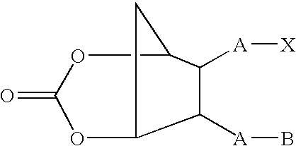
C12C([A][X])C([A]B)C(C1)OC(=O)O2
